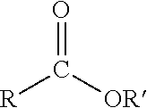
O=C([OR])[R]
